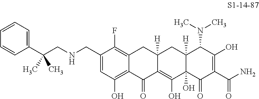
C1(CNCC(C2=CC=CC=C2)(C)C)=CC(O)=C2C(=C1F)CC1([H])C(=C(O)C3(O)C([H])(C1)C(N(C)C)C(O)=C(C(N)=O)C3=O)C2=O
